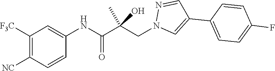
C1([F3C])=C([NC])C=CC(NC(C(CN2C=C(C3=CC=C(F)C=C3)C=N2)(C)O)=O)=C1
